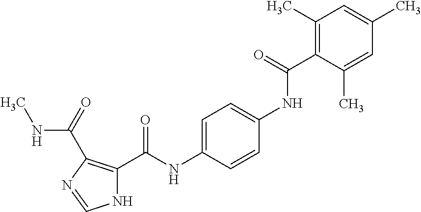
C1(C)=C(C(NC2=CC=C(NC(C3=C(C(=O)NC)N=CN3)=O)C=C2)=O)C(C)=CC(C)=C1
